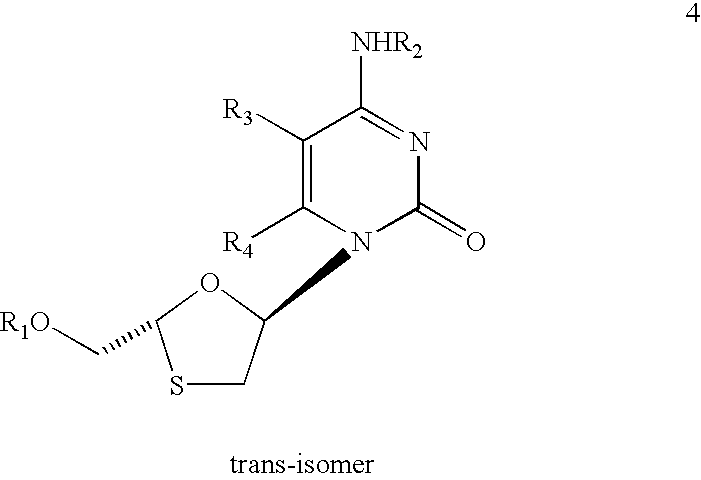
S1CC(N2C(=O)N=C([NHR2])C([R3])=C2[R4])OC1C[R1O]
